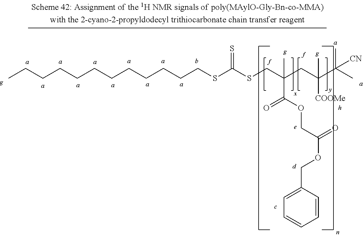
CCCCCCCCCCCCSC(SCC(CC(C(C)(C)[CN])([COOMe])C)(C(OCC(OCC1=CC=CC=C1)=O)=O)C)=S
